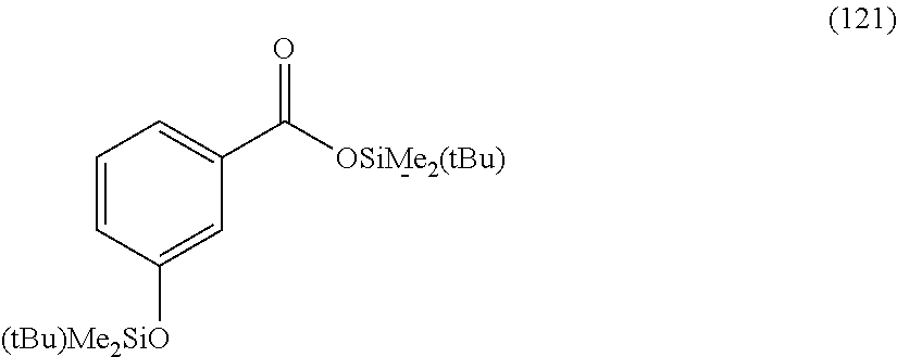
C1=CC([(tBu)Me2SiO])=CC(C([OSiMe2(tBu)])=O)=C1
